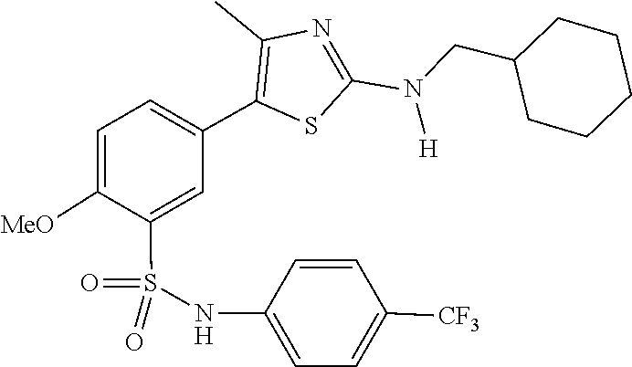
C(C1CCCCC1)N(C1=NC(C)=C(C2=CC=C([MeO])C(S(=O)(NC3=CC=C([CF3])C=C3)=O)=C2)S1)[H]
